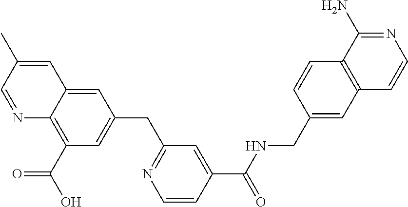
C1=C(C)C=NC2=C(C(O)=O)C=C(CC3=NC=CC(C(NCC4=CC5=C(C=C4)C(N)=NC=C5)=O)=C3)C=C12
